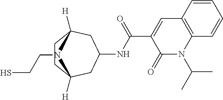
C1CC2([H])CC(NC(C3=CC4=C(N(C(C)C)C3=O)C=CC=C4)=O)CC1([H])N2CCS
